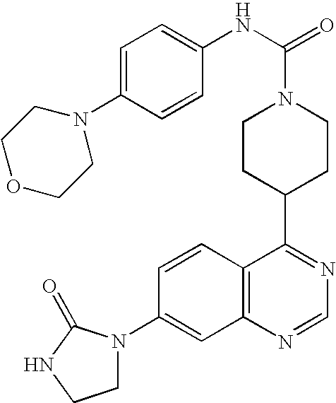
C12=C(C=CC(N3CCNC3=O)=C1)C(C1CCN(C(NC3=CC=C(N4CCOCC4)C=C3)=O)CC1)=NC=N2
